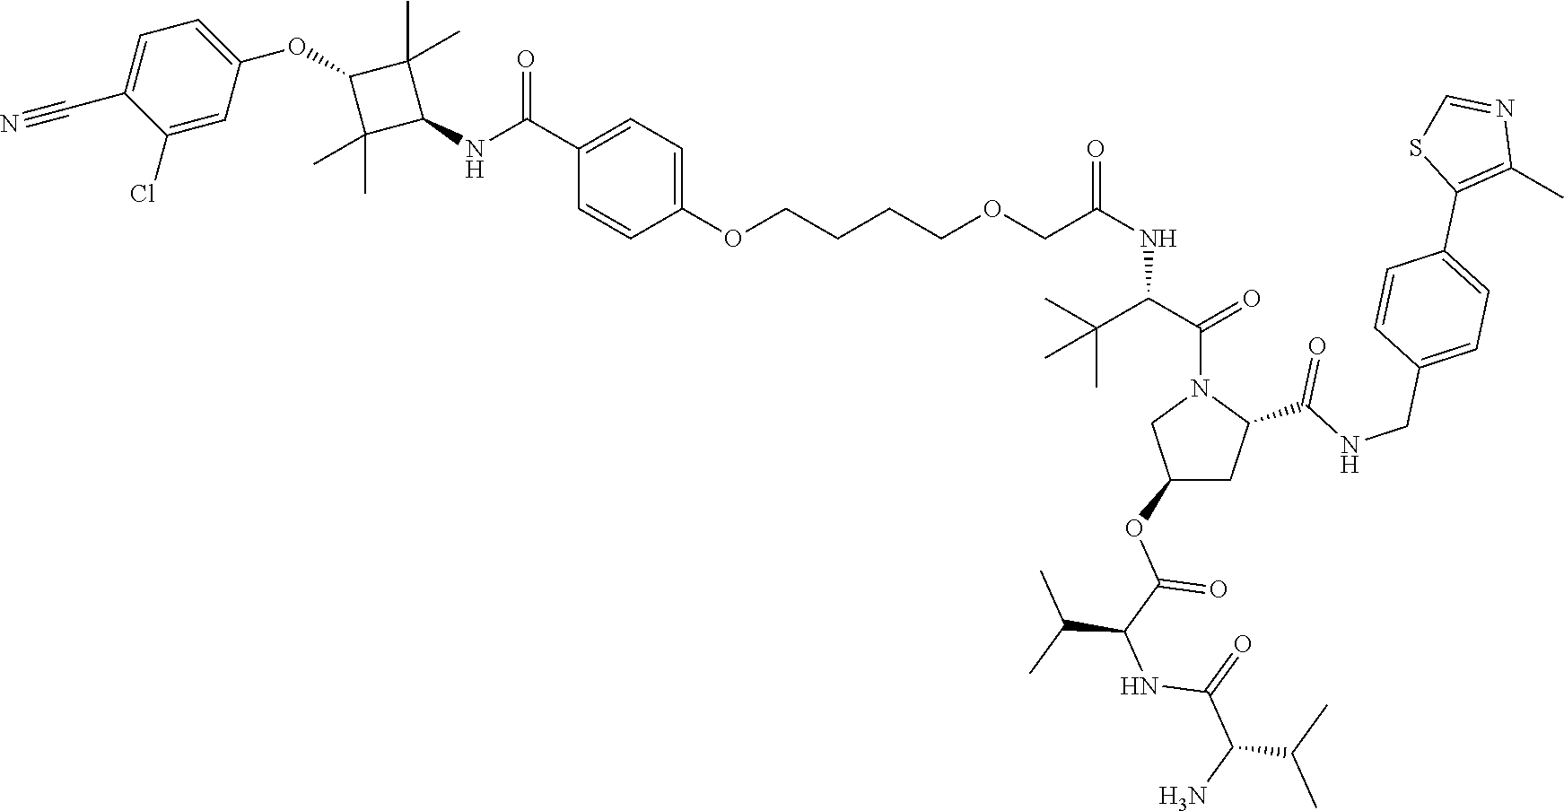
C1(C(=O)NC2C(C)(C)C(OC3=CC=C(C#N)C(Cl)=C3)C2(C)C)=CC=C(OCCCCOCC(NC(C(=O)N2CC(OC(C(NC(=O)C(N)C(C)C)C(C)C)=O)CC2C(NCC2=CC=C(C3=C(C)N=CS3)C=C2)=O)C(C)(C)C)=O)C=C1
